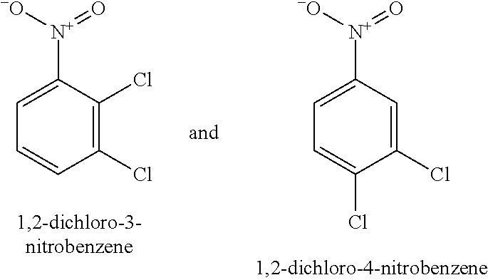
C1=C([N+](=O)[-O])C(Cl)=C(Cl)C=C1.C1=C([N+](=O)[-O])C=C(Cl)C(Cl)=C1
